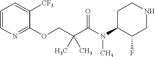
C1([CF3])=CC=CN=C1OCC(C(N(C1C(F)CNCC1)C)=O)(C)C
